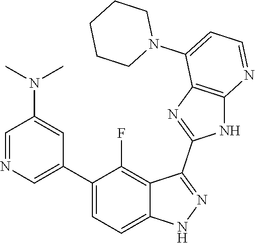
C1=NC=C(C2=CC=C3C(=C2F)C(C2=NC4=C(N2)N=CC=C4N2CCCCC2)=NN3)C=C1N(C)C
